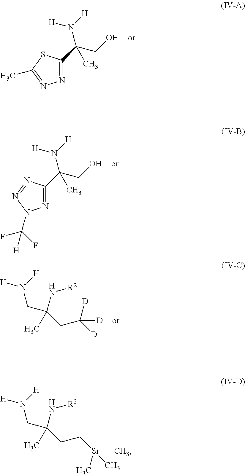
N1=C(C(CO)(N([H])[H])C)SC(C)=N1.N1=C(C(CO)(N([H])[H])C)N=NN1C(F)(F)[H].[R2]NC(CC([D])([D])[D])(CN([H])[H])C.[R2]NC(CC[Si](C)(C)C)(CN([H])[H])C
